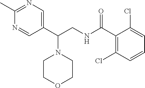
C1(C)=NC=C(C(CNC(C2=C(Cl)C=CC=C2Cl)=O)N2CCOCC2)C=N1
